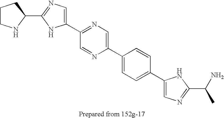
C1(C2=NC=C(C3=CC=C(C4=CN=C(C(C)N)N4)C=C3)N=C2)=CN=C(C2NCCC2)N1
